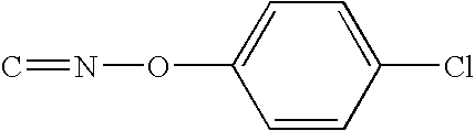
C1=CC(Cl)=CC=C1ON=C
